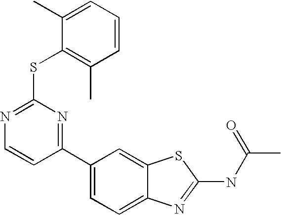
C1(C2=NC(SC3=C(C)C=CC=C3C)=NC=C2)=CC=C2C(=C1)SC(NC(C)=O)=N2
